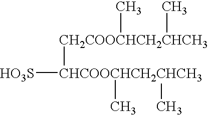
[HO3S][CHCOOCHCH2CHCH3]([CH2COOCHCH2CHCH3](C)C)(C)C
